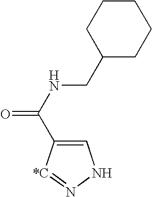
C1=C(C(NCC2CCCCC2)=O)[*C]=NN1
